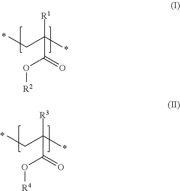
CCC(C)([R1])C(O[R2])=O.CCC(C)([R3])C(O[R4])=O
